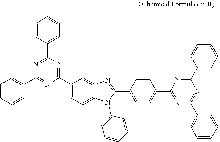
C1(C2=NC(C3=CC=CC=C3)=NC(C3=CC=CC=C3)=N2)=CC=C2C(=C1)N=C(C1=CC=C(C3=NC(C4=CC=CC=C4)=NC(C4=CC=CC=C4)=N3)C=C1)N2C1=CC=CC=C1
